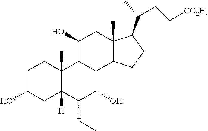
C1C(O)CC2([H])C(C)(C1)C1C(C(O)C2CC)C2C(C)(CC1O)C(C(C)CC[CO2H])CC2
